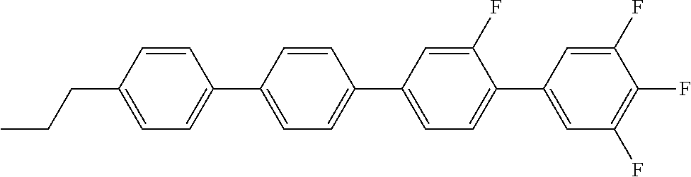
C1(C2=CC=C(C3=CC(F)=C(F)C(F)=C3)C(F)=C2)=CC=C(C2=CC=C(CCC)C=C2)C=C1
